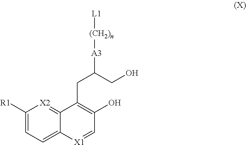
C1([R1])=CC=C2C(=[X2]1)C(CC(CO)[A3][(CH2)n][L1])=C(O)C=[X1]2
